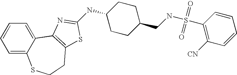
C1=C2C(=CC=C1)C1=C(CCS2)SC(NC2CCC(CNS(C3=C([CN])C=CC=C3)(=O)=O)CC2)=N1
